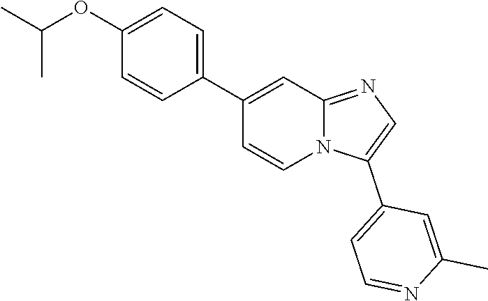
C12=NC=C(C3=CC=NC(C)=C3)N1C=CC(C1=CC=C(OC(C)C)C=C1)=C2
